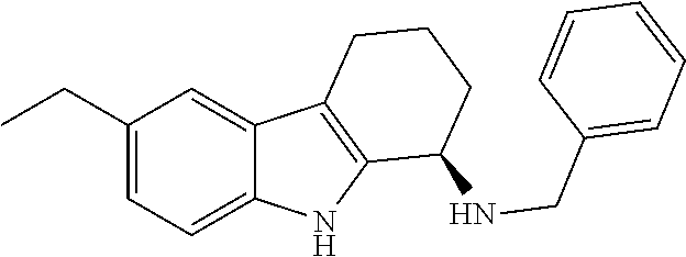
C1(CC)=CC=C2C(=C1)C1=C(N2)C(NCC2=CC=CC=C2)CCC1
